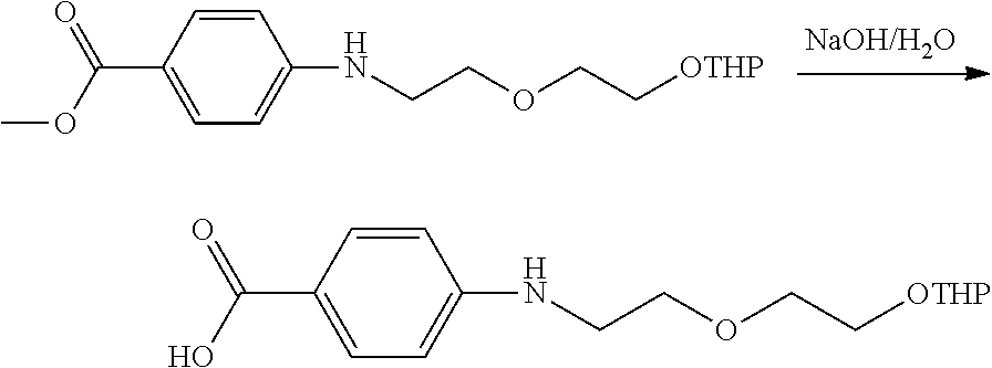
C(COCC[OTHP])NC1=CC=C(C(=O)OC)C=C1.C(COCC[OTHP])NC1=CC=C(C(=O)O)C=C1
